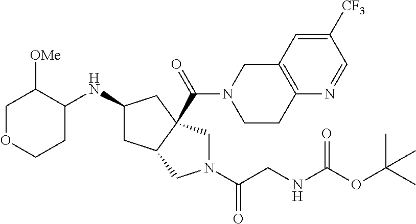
C1OCCC(NC2CC3C(C(=O)N4CCC5=C(C4)C=C([CF3])C=N5)(C2)CN(C(CNC(OC(C)(C)C)=O)=O)C3)C1[OMe]
